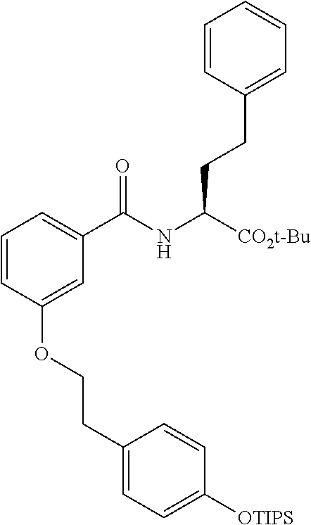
C1=CC(OCCC2=CC=C([OTIPS])C=C2)=CC(C(NC([CO2t-Bu])CCC2=CC=CC=C2)=O)=C1
